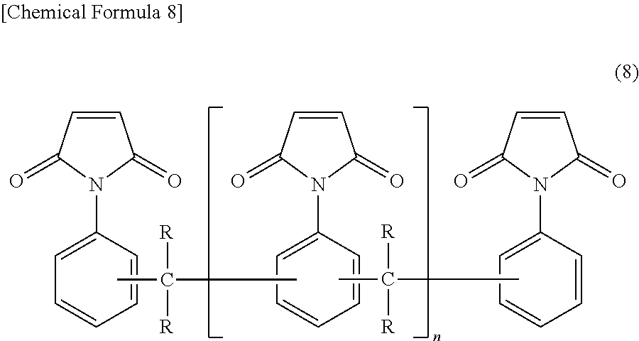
C1=CC(=O)N(C2=CC=CC=C2)C1=O.C1=CC(=O)N(C2=CC=CC=C2)C1=O.CC(C)([R])[R].CC([R])([R])C.C1=CC(=O)N(C2=CC=CC=C2)C1=O
